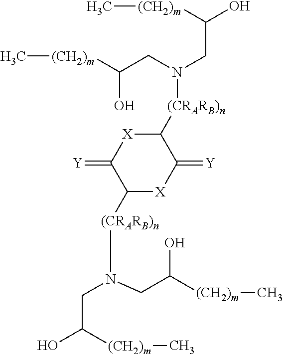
[X]1C(=[Y])C([(CRARB)n]N(CC([(CH2)m]C)O)CC(O)[(CH2)m]C)[X]C(=[Y])C1[(CRARB)n]N(CC(O)[(CH2)m]C)CC(O)[(CH2)m]C
